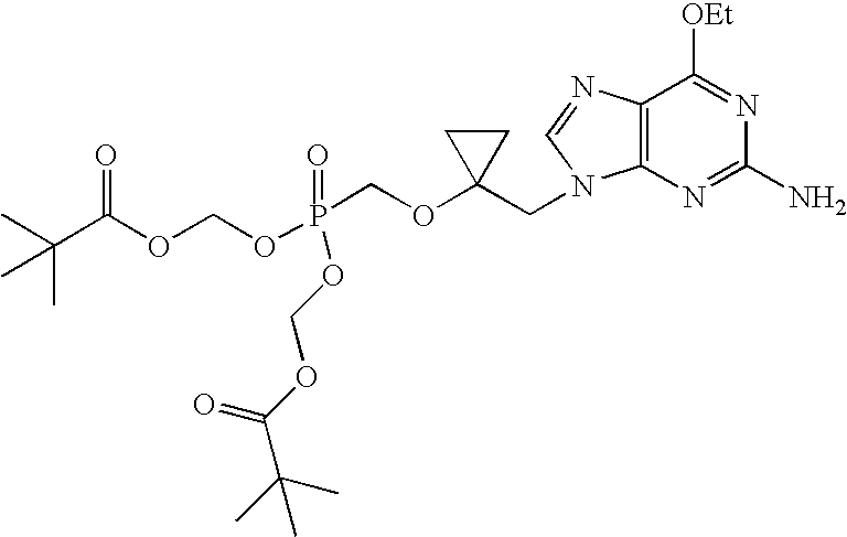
CC(C(OCOP(COC1(CN2C3=C(N=C2)C([OEt])=NC(N)=N3)CC1)(=O)OCOC(C(C)(C)C)=O)=O)(C)C
